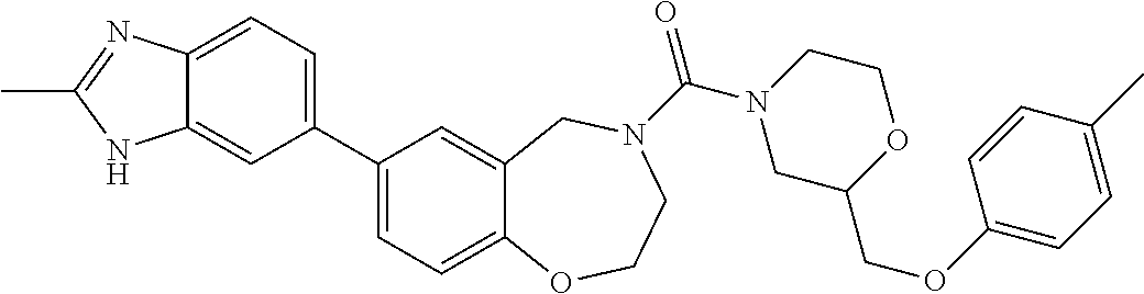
C1(C2=CC=C3C(=C2)NC(C)=N3)=CC=C2C(=C1)CN(C(N1CC(COC3=CC=C(C)C=C3)OCC1)=O)CCO2
